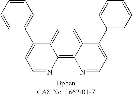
C1=CC=CC=C1C1=CC=NC2=C3C(=CC=C12)C(C1=CC=CC=C1)=CC=N3
